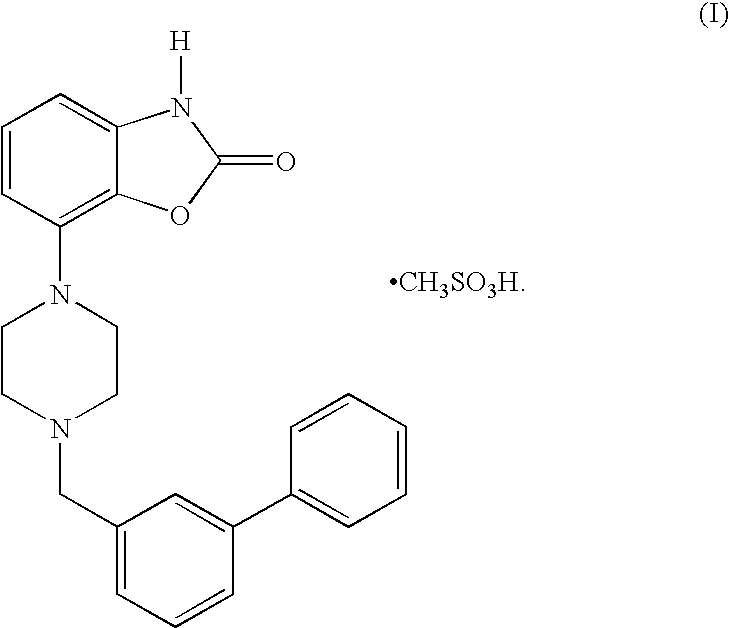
C1=CC(N2CCN(CC3=CC=CC(C4=CC=CC=C4)=C3)CC2)=C2C(=C1)N([H])C(=O)O2.[CH3SO3H]
